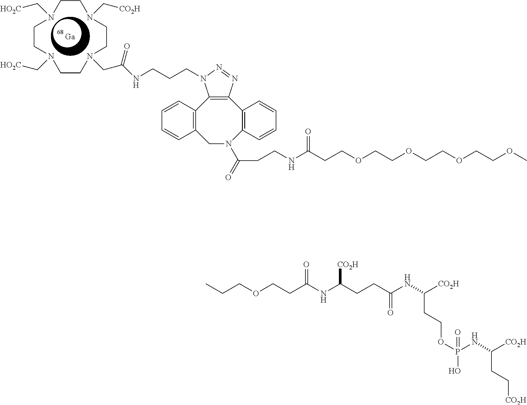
N1(C[HO2C])CCN(C[HO2C])CCN(CC(=O)NCCCN2C3=C(N=N2)C2=C(N(C(=O)CCNC(=O)CCOCCOCCOCCOC)CC4=C3C=CC=C4)C=CC=C2)CCN(C[CO2H])CC1.[Ga].CCCOCCC(=O)NC(CCC(NC(CCOP(NC(CC[CO2H])[CO2H])(=O)O)[CO2H])=O)[CO2H]
